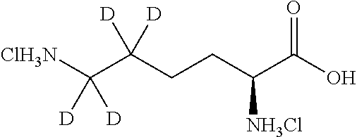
[ClH3N]C(C(CCC(C(O)=O)[NH3Cl])([D])[D])([D])[D]
